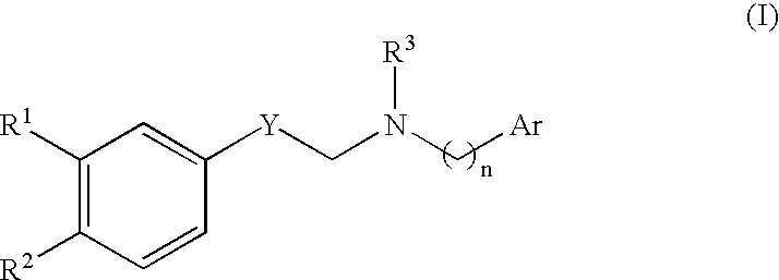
C1([R1])=C([R2])C=CC([Y]CN(C[Ar])[R3])=C1
